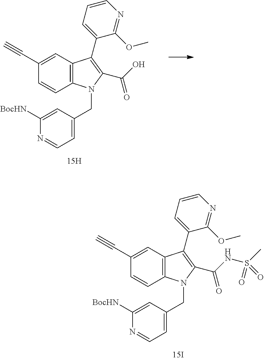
C1(C#C)=CC2=C(C=C1)N(CC1=CC=NC([BocHN])=C1)C(C(O)=O)=C2C1=CC=CN=C1OC.C1(C#C)=CC2=C(C=C1)N(CC1=CC=NC([BocHN])=C1)C(C(NS(C)(=O)=O)=O)=C2C1=CC=CN=C1OC
